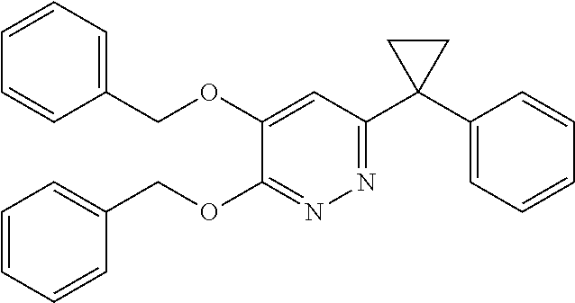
C1=C(OCC2=CC=CC=C2)C(OCC2=CC=CC=C2)=NN=C1C1(C2=CC=CC=C2)CC1
